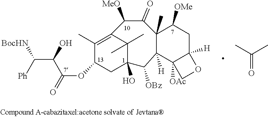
C1(C)=C2C(C)(C)C(O)(CC1OC(=O)C(O)C([Ph])[BocHN])C([OBz])C1([H])C(C)(C(=O)C2[MeO])C([OMe])CC2([H])C1([OAc])CO2.O=C(C)C
